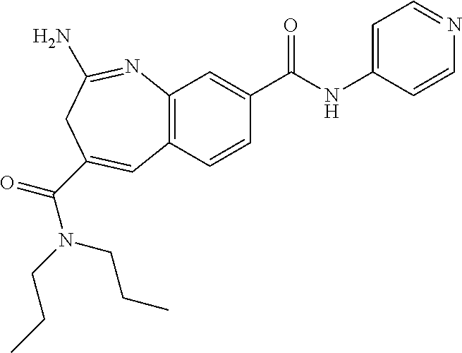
C12=C(C=CC(C(NC3=CC=NC=C3)=O)=C1)C=C(C(N(CCC)CCC)=O)CC(N)=N2
